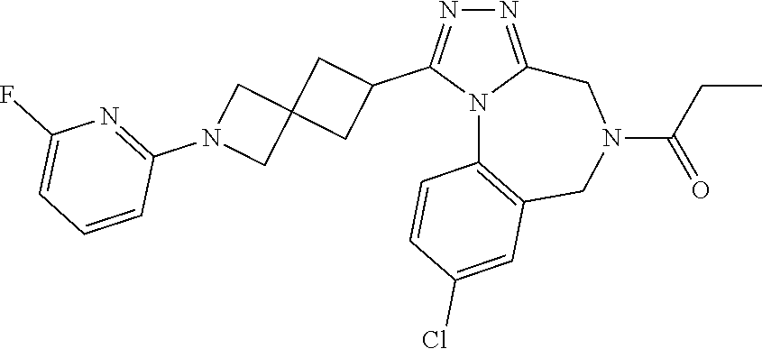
N1=C2N(C(C3CC4(C3)CN(C3=NC(F)=CC=C3)C4)=N1)C1=C(CN(C(CC)=O)C2)C=C(Cl)C=C1
